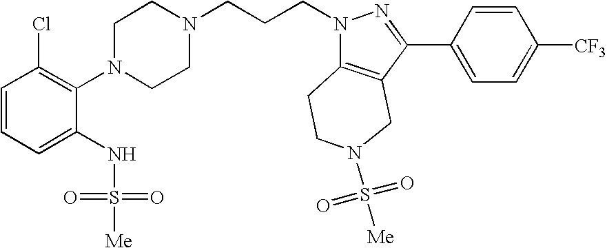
C1=CC=C(NS(=O)(=O)[Me])C(N2CCN(CCCN3C4=C(C(C5=CC=C([CF3])C=C5)=N3)CN(S([Me])(=O)=O)CC4)CC2)=C1Cl
